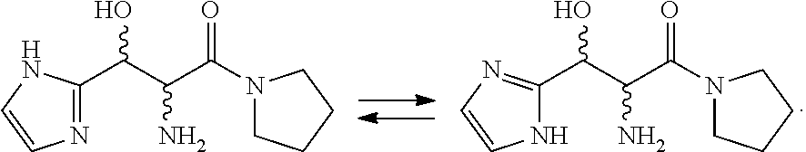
N1=C(C(C(C(N2CCCC2)=O)N)O)NC=C1.N1C(C(C(C(N2CCCC2)=O)N)O)=NC=C1
